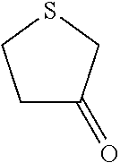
C1C(=O)CSC1
